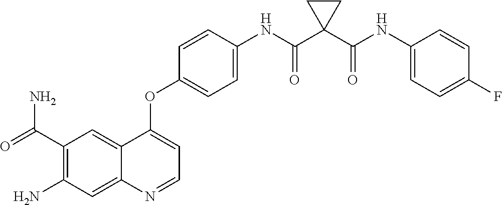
C12=CC(C(=O)N)=C(N)C=C1N=CC=C2OC1=CC=C(NC(C2(C(NC3=CC=C(F)C=C3)=O)CC2)=O)C=C1
